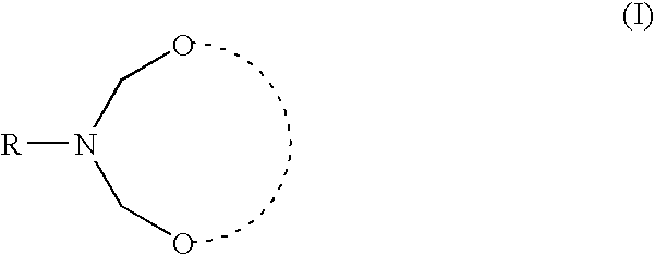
[R]N(CO)CO
